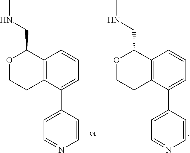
O1CCC2=C(C1CNC)C=CC=C2C1=CC=NC=C1.O1CCC2=C(C1CNC)C=CC=C2C1=CC=NC=C1
